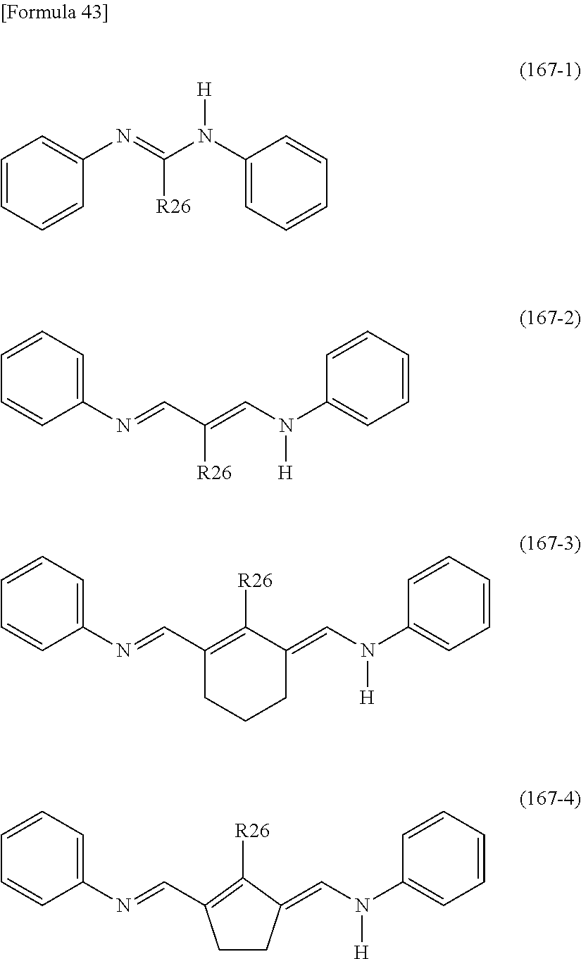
C1=CC=CC(N=C(N(C2=CC=CC=C2)[H])[R26])=C1.C1=CC(N=CC(=CN(C2=CC=CC=C2)[H])[R26])=CC=C1.C1=CC(N=CC2=C([R26])C(=CN(C3=CC=CC=C3)[H])CCC2)=CC=C1.C1=CC(N=CC2=C([R26])C(=CN(C3=CC=CC=C3)[H])CC2)=CC=C1
